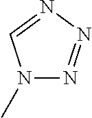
N1(C)N=NN=C1
